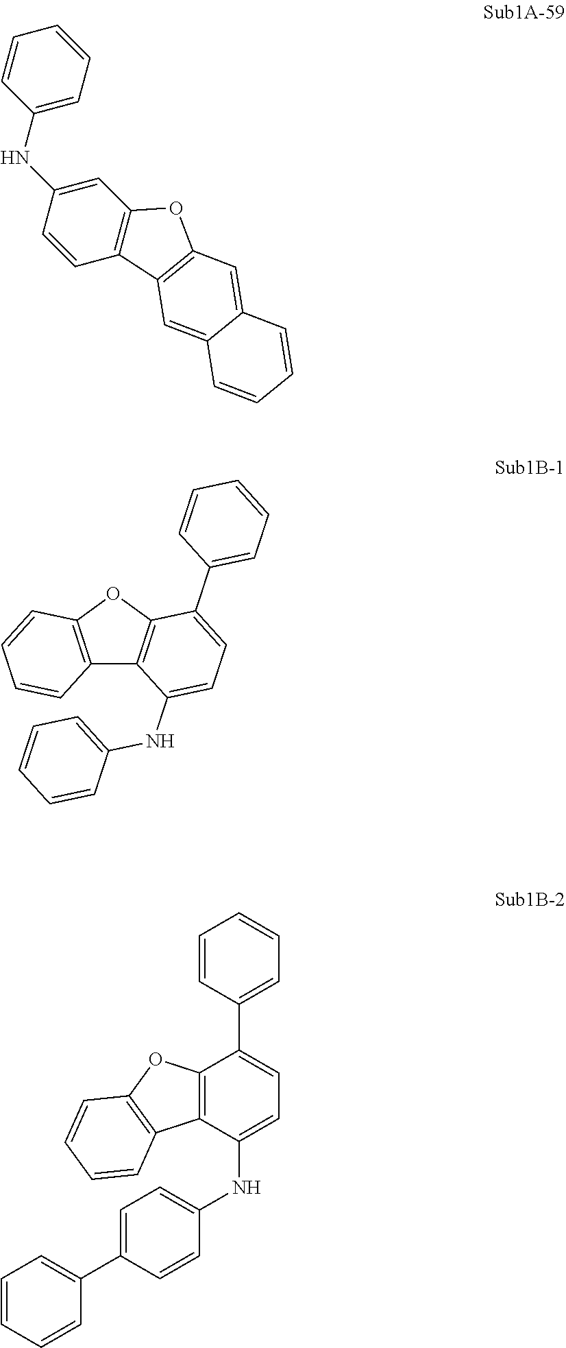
C1(NC2=CC3=C(C=C2)C2=C(O3)C=C3C(=C2)C=CC=C3)=CC=CC=C1.C12=C(OC3=C1C(NC1=CC=CC=C1)=CC=C3C1=CC=CC=C1)C=CC=C2.C1=CC(C2=CC=C(NC3=CC=C(C4=CC=CC=C4)C=C3)C3=C2OC2=C3C=CC=C2)=CC=C1
